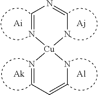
C1=N[Cu]2(NC=N1)N=CC=CN2.[Al]
